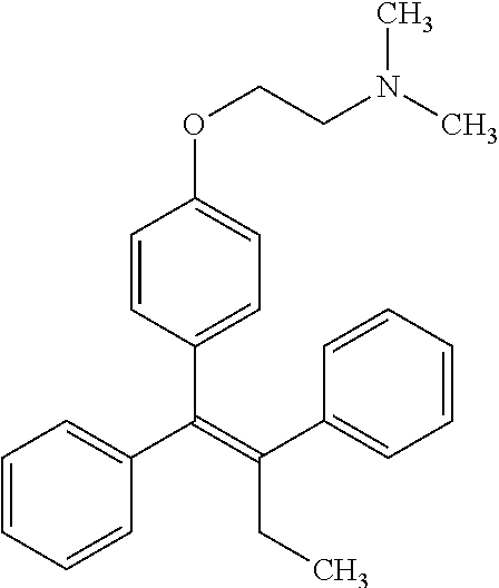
C1=CC(C(=C(C2=CC=CC=C2)CC)C2=CC=CC=C2)=CC=C1OCCN(C)C
